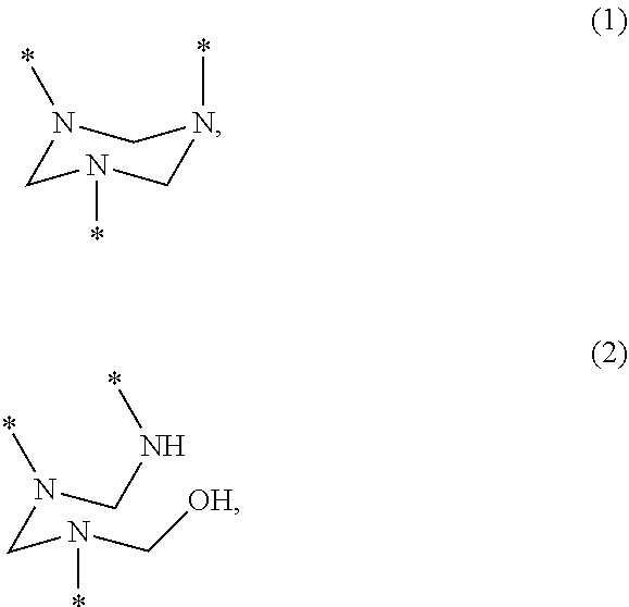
N1(*)CN(*)CN(*)C1.N(CN(C[OH])*)(CN*)*
